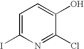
C1=C(I)N=C(Cl)C(O)=C1
